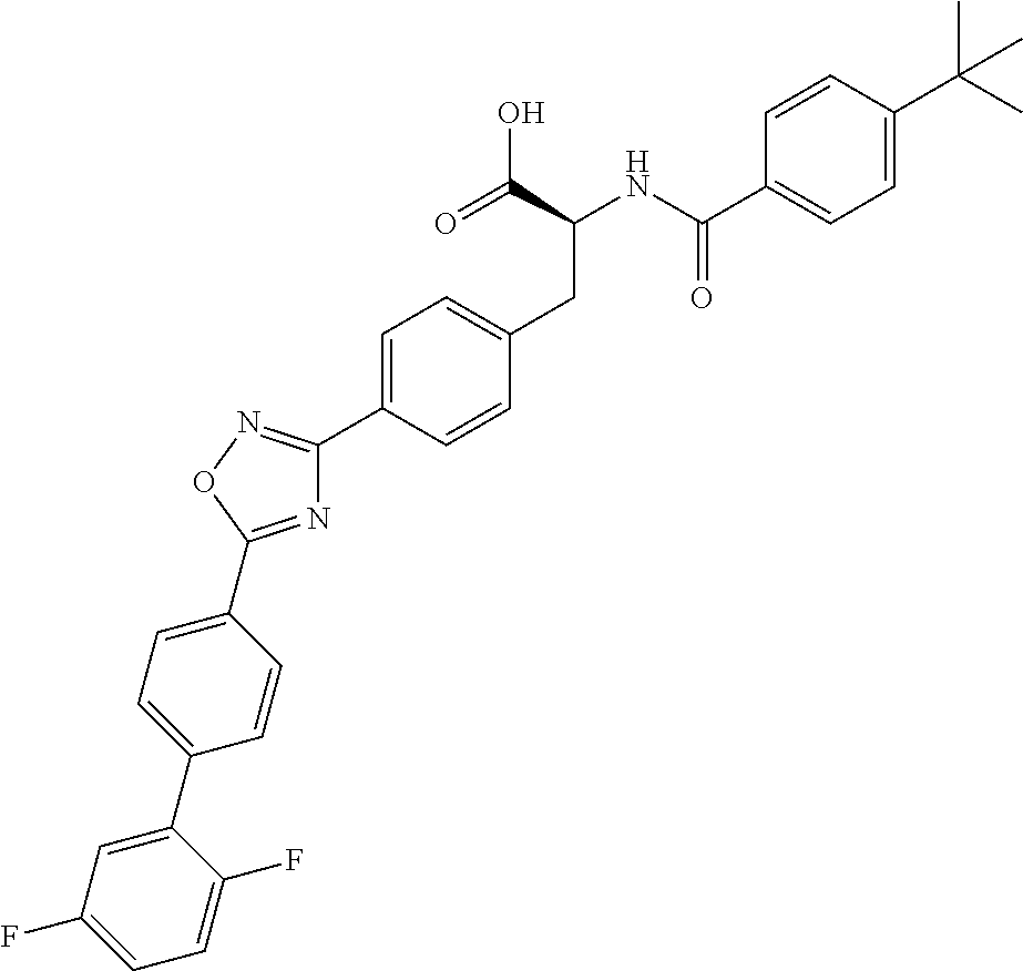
C1=CC(C(NC(CC2=CC=C(C3=NOC(C4=CC=C(C5=CC(F)=CC=C5F)C=C4)=N3)C=C2)C(=O)O)=O)=CC=C1C(C)(C)C
